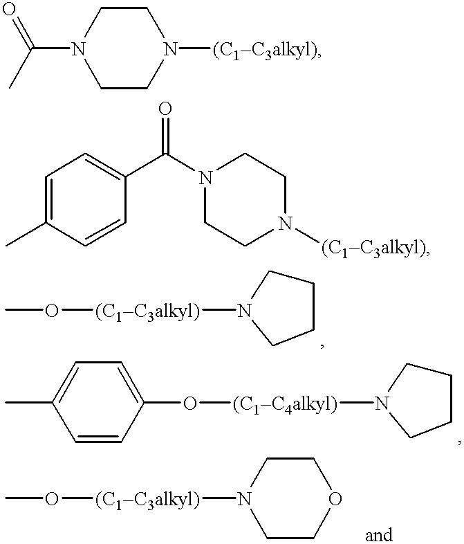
C(N1CCN([(C1C3alkyl)])CC1)(=O)C.C1=C(C)C=CC(C(N2CCN([(C1C3alkyl)])CC2)=O)=C1.[(C1C3alkyl)](OC)N1CCCC1.CC1=CC=C(O[(C1C4alkyl)]N2CCCC2)C=C1.[(C1C3alkyl)](OC)N1CCOCC1
